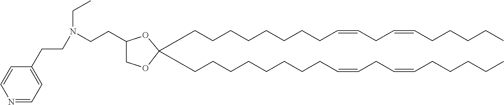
C1C(CCN(CCC2=CC=NC=C2)CC)OC(CCCCCCCCC=CCC=CCCCCC)(CCCCCCCCC=CCC=CCCCCC)O1
